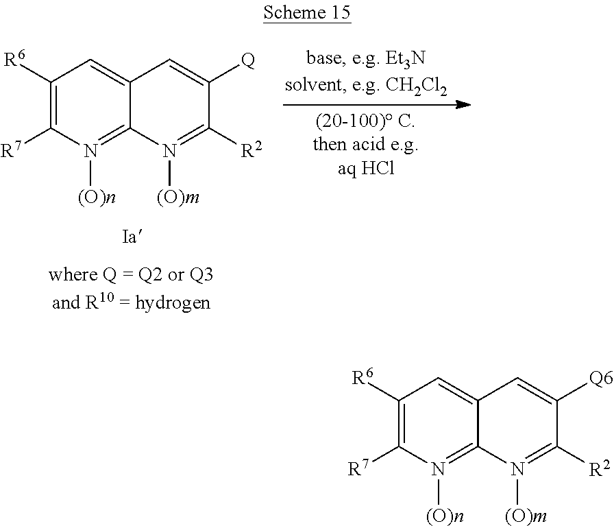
C1([R6])=C([R7])N([(O)n])=C2C(=C1)C=C([Q6])C([R2])=N2[(O)m].C1([R6])=C([R7])N([(O)n])=C2C(=C1)C=C([Q])C([R2])=N2[(O)m]
